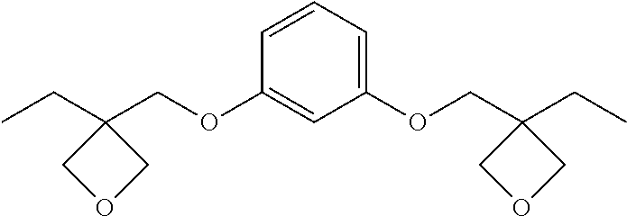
CCC1(COC2=CC(OCC3(CC)COC3)=CC=C2)COC1
